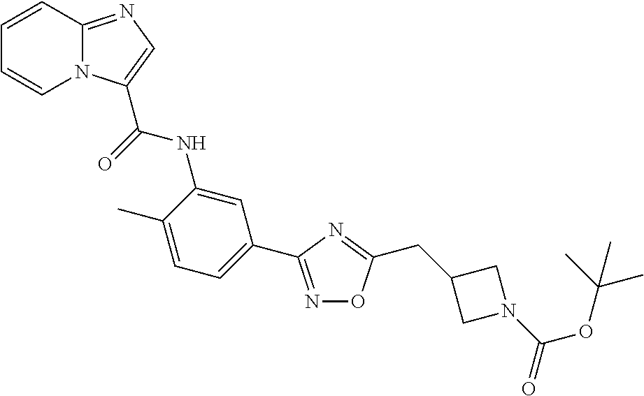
N1=C(C2=CC=C(C)C(NC(=O)C3=CN=C4N3C=CC=C4)=C2)N=C(CC2CN(C(=O)OC(C)(C)C)C2)O1
